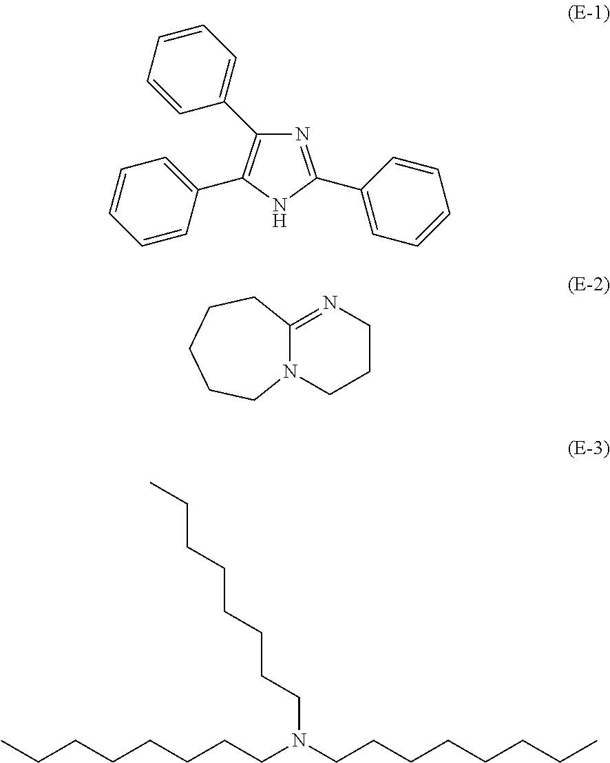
N1=C(C2=CC=CC=C2)NC(C2=CC=CC=C2)=C1C1=CC=CC=C1.C12=NCCCN1CCCCC2.CCCCCCCCN(CCCCCCCC)CCCCCCCC
